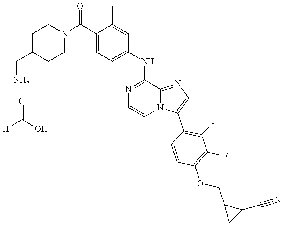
C1(NC2=CC=C(C(N3CCC(CN)CC3)=O)C(C)=C2)=NC=CN2C1=NC=C2C1=C(F)C(F)=C(OCC2CC2C#N)C=C1.[H]C(O)=O
